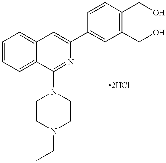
C1=CC=C2C(=C1)C=C(C1=CC(CO)=C(CO)C=C1)N=C2N1CCN(CC)CC1
